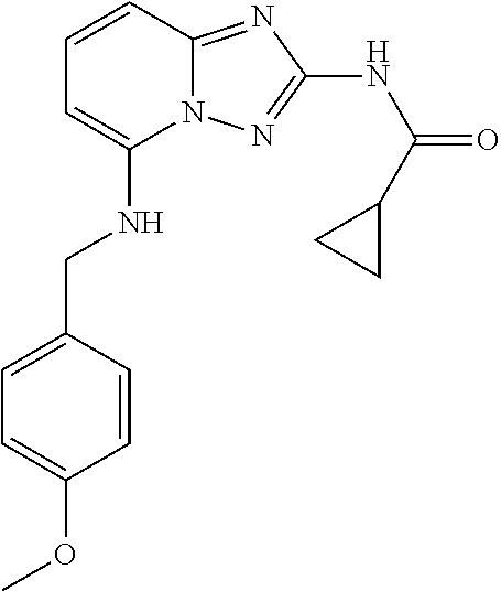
C1(NCC2=CC=C(OC)C=C2)=CC=CC2=NC(NC(=O)C3CC3)=NN12
